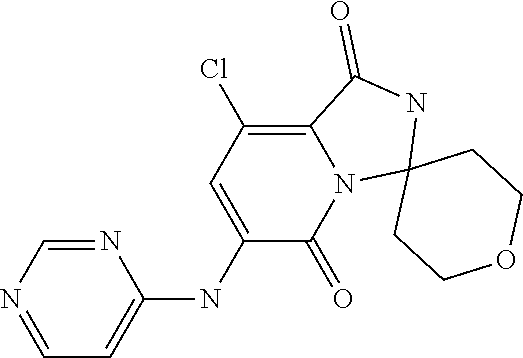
N1=CN=CC=C1NC1=CC(Cl)=C2N(C1=O)C1(NC2=O)CCOCC1
